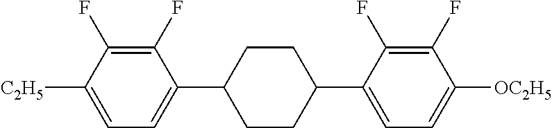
C1(F)=C(F)C([C2H5])=CC=C1C1CCC(C2=CC=C([OC2H5])C(F)=C2F)CC1
